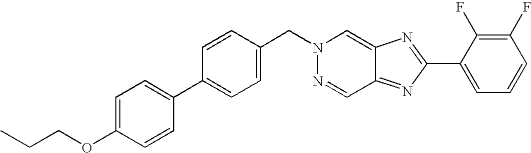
C1=CC(CN2N=CC3=NC(C4=CC=CC(F)=C4F)=NC3=C2)=CC=C1C1=CC=C(OCCC)C=C1
